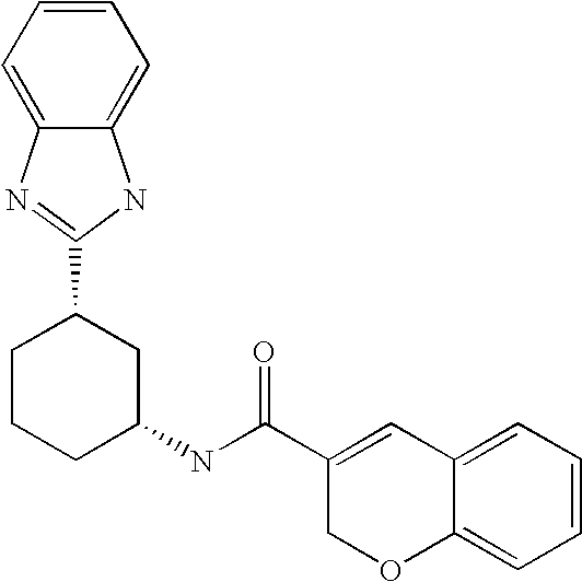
C1CCC(NC(=O)C2=CC3=CC=CC=C3OC2)CC1C1=NC2=CC=CC=C2N1
